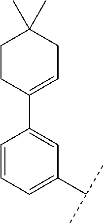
C1=CC=C(C(C)C)C=C1C1=CCC(C)(C)CC1
